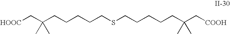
C(CCCCC(C[HOOC])(C)C)SCCCCCC(C[COOH])(C)C
